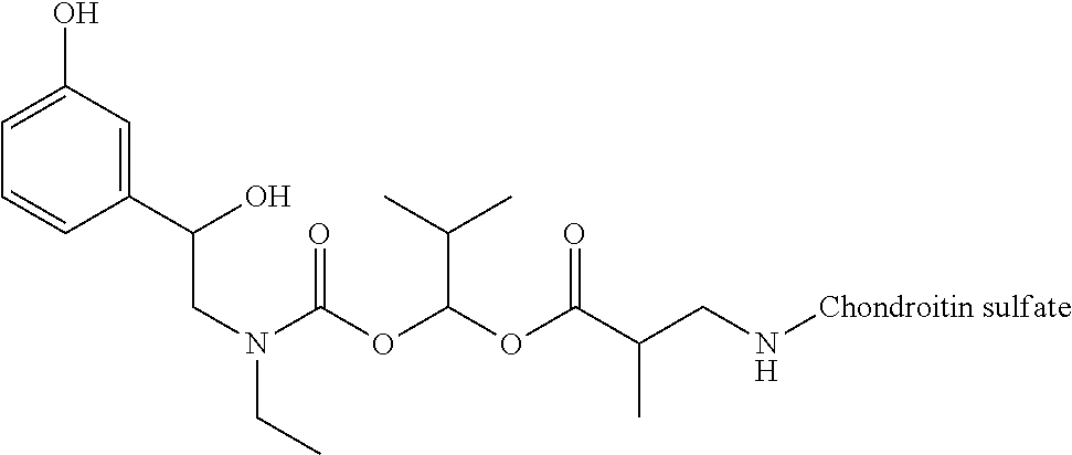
C1=C(O)C=C(C(CN(CC)C(OC(OC(C(CN[Chondroitin sulfate])C)=O)C(C)C)=O)O)C=C1
